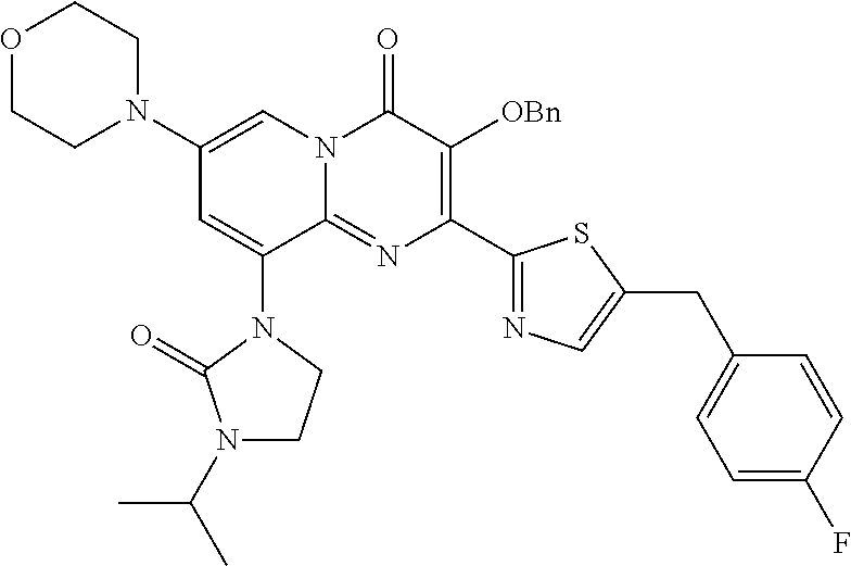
C1(N2CCOCC2)=CN2C(=NC(C3=NC=C(CC4=CC=C(F)C=C4)S3)=C([OBn])C2=O)C(N2C(=O)N(C(C)C)CC2)=C1
